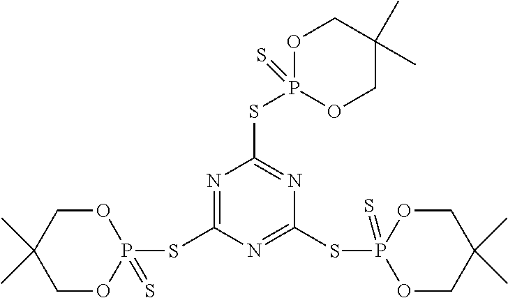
N1=C(SP2(=S)OCC(C)(C)CO2)N=C(SP2(=S)OCC(C)(C)CO2)N=C1SP1(=S)OCC(C)(C)CO1
